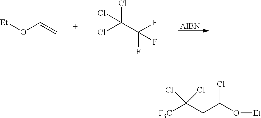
[AlBN].ClC(C(F)(F)F)(Cl)Cl.O(C=C)[Et].[F3C]C(CC(O[Et])Cl)(Cl)Cl
